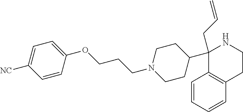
C1=CC=CC2=C1C(C1CCN(CCCOC3=CC=C([NC])C=C3)CC1)(CC=C)NCC2
